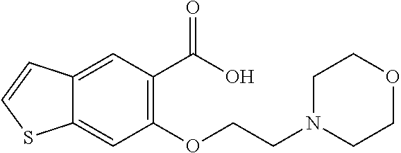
C12=CC(C(O)=O)=C(OCCN3CCOCC3)C=C1SC=C2
